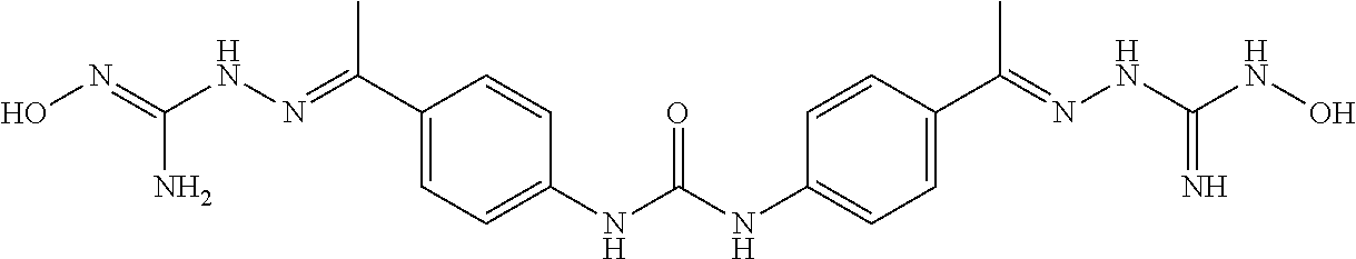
C1(C(=NNC(=NO)N)C)=CC=C(NC(NC2=CC=C(C(=NNC(NO)=N)C)C=C2)=O)C=C1
